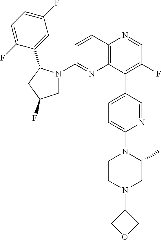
C12=C(C(C3=CC=C(N4CCN(C5COC5)CC4C)N=C3)=C(F)C=N1)N=C(N1CC(F)CC1C1=CC(F)=CC=C1F)C=C2
